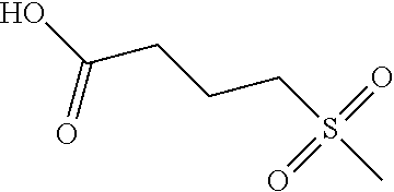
OC(CCCS(C)(=O)=O)=O
